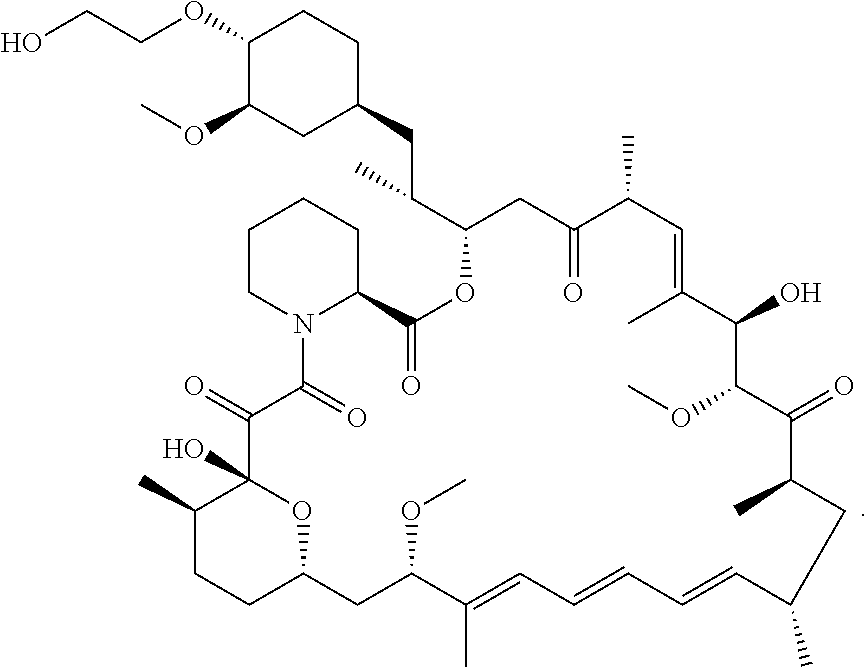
OCCOC1C(OC)CC(CC(C2CC(=O)C(C)C=C(C)C(O)C(OC)C(=O)C(C)CC(C)C=CC=CC=C(C)C(OC)CC3CCC(C)C(O)(C(=O)C(=O)N4C(C(=O)O2)CCCC4)O3)C)CC1
